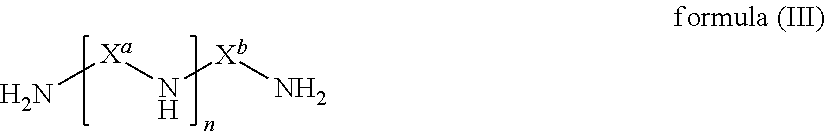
[Xa](N[Xb]N)N
